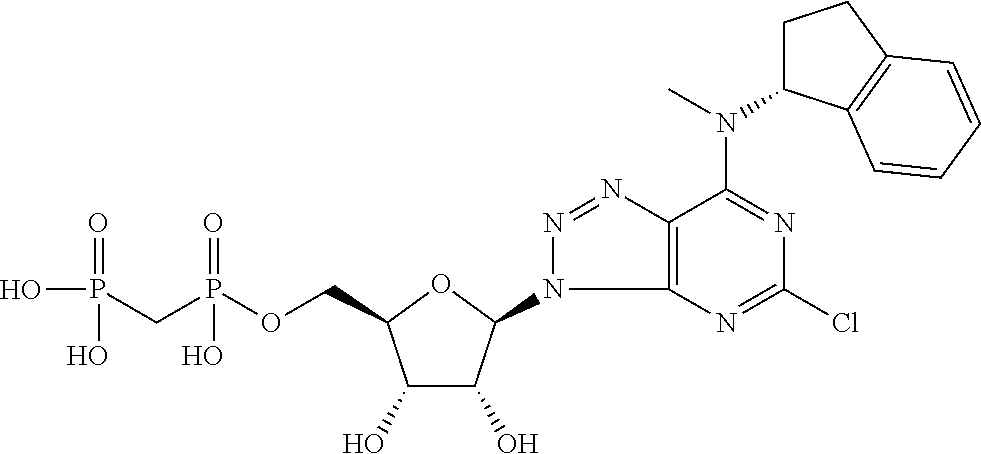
C1(O)C(O)C(N2C3=C(N=N2)C(N(C2CCC4=C2C=CC=C4)C)=NC(Cl)=N3)OC1COP(CP(O)(=O)O)(=O)O
